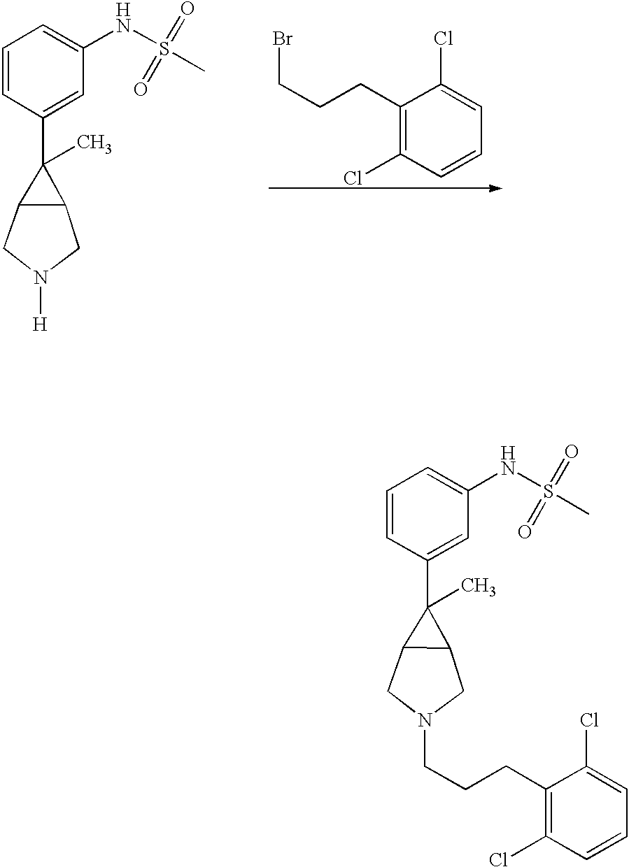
C1=CC(C2(C)C3C2CN(CCCC2=C(Cl)C=CC=C2Cl)C3)=CC(NS(C)(=O)=O)=C1.C1(CCCBr)=C(Cl)C=CC=C1Cl.C1=CC(C2(C)C3C2CN([H])C3)=CC(NS(C)(=O)=O)=C1
